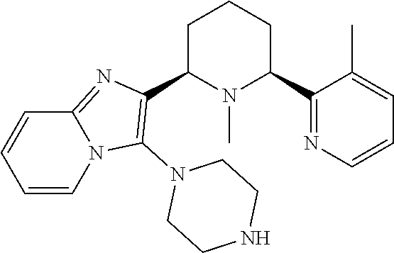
C1C(C2=C(N3CCNCC3)N3C(=N2)C=CC=C3)N(C)C(C2=NC=CC=C2C)CC1
